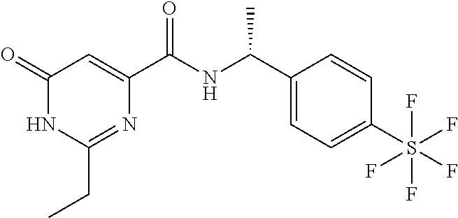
C1(=O)NC(CC)=NC(C(NC(C2=CC=C(S(F)(F)(F)(F)F)C=C2)C)=O)=C1
